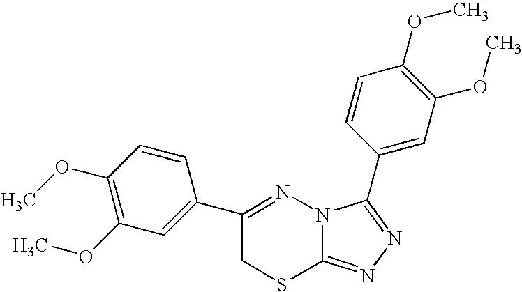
C1(C2=CC(OC)=C(OC)C=C2)=NN2C(=NN=C2C2=CC(OC)=C(OC)C=C2)SC1
